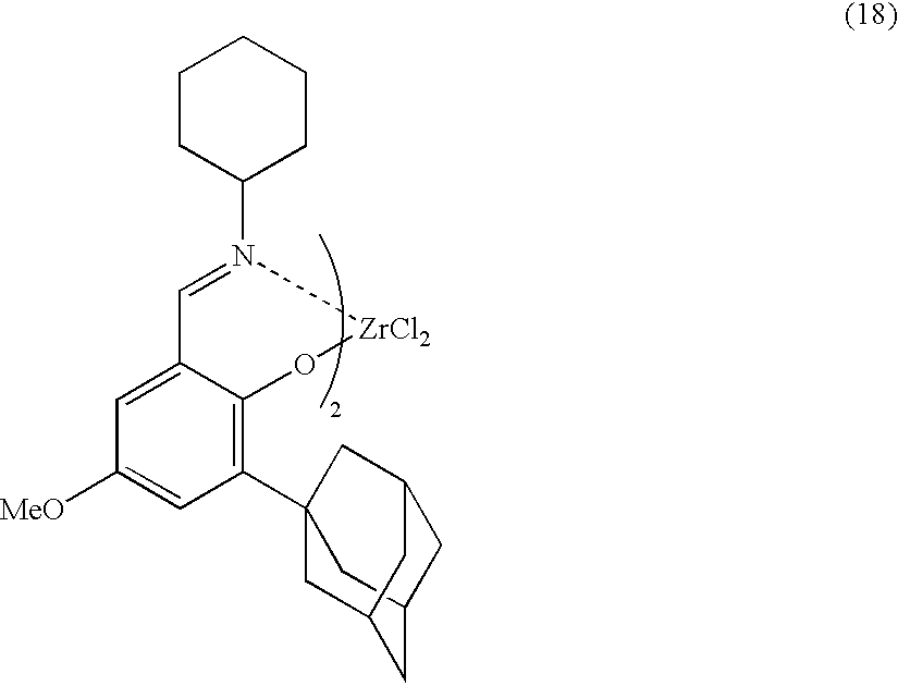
C1CC(N2=CC3=CC([MeO])=CC(C45CC6CC(C4)CC(C6)C5)=C3O[ZrCl2]2)CCC1
